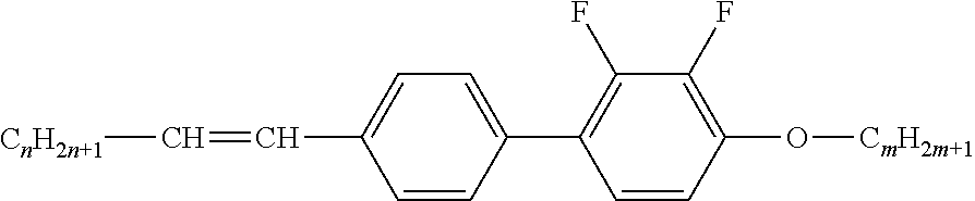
C1(C2=CC=C(C=C[CnH2n+1])C=C2)=C(F)C(F)=C(O[CmH2m+1])C=C1
